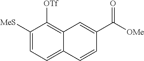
C1([MeS])=CC=C2C(=C1[OTf])C=C(C([OMe])=O)C=C2
